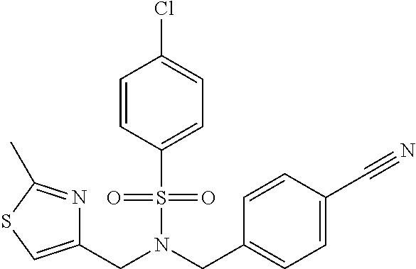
C1=CC(S(N(CC2=CC=C(C#N)C=C2)CC2=CSC(C)=N2)(=O)=O)=CC=C1Cl
